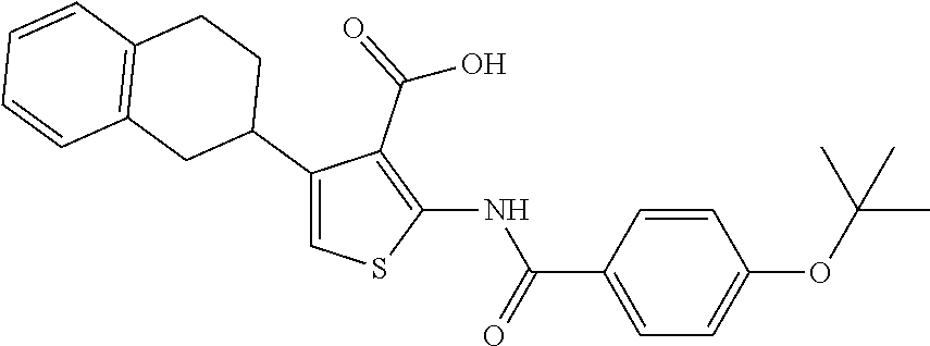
C1(NC(=O)C2=CC=C(OC(C)(C)C)C=C2)=C(C(=O)O)C(C2CCC3=C(C2)C=CC=C3)=CS1
